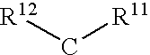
[R12]C[R11]
